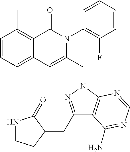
C1=CC=C2C(=C1C)C(=O)N(C1=C(F)C=CC=C1)C(CN1C3=C(C(C=C4CCNC4=O)=N1)C(N)=NC=N3)=C2
